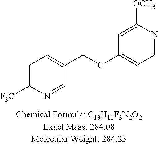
C1=C([F3C])N=CC(COC2=CC=NC([OCH3])=C2)=C1
